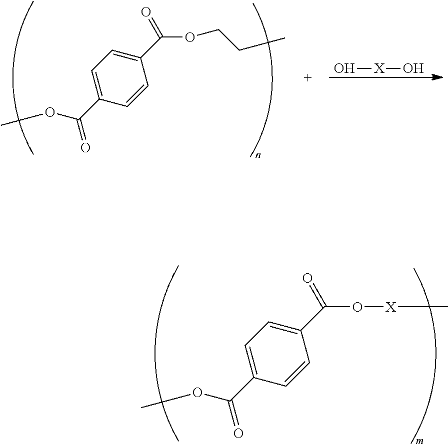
C1=C(C(=O)OC)C=CC(C(=O)O[X]C)=C1.C1=C(C(=O)OC)C=CC(C(=O)OCCC)=C1.O[X]O
